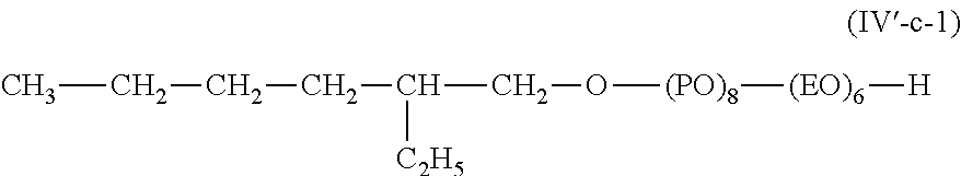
C(C)CCC(CO[(PO)8][(EO)6][H])[C2H5]
